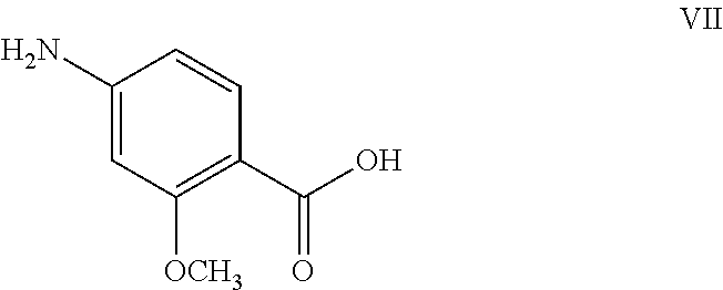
C1(N)=CC([OCH3])=C(C(O)=O)C=C1
